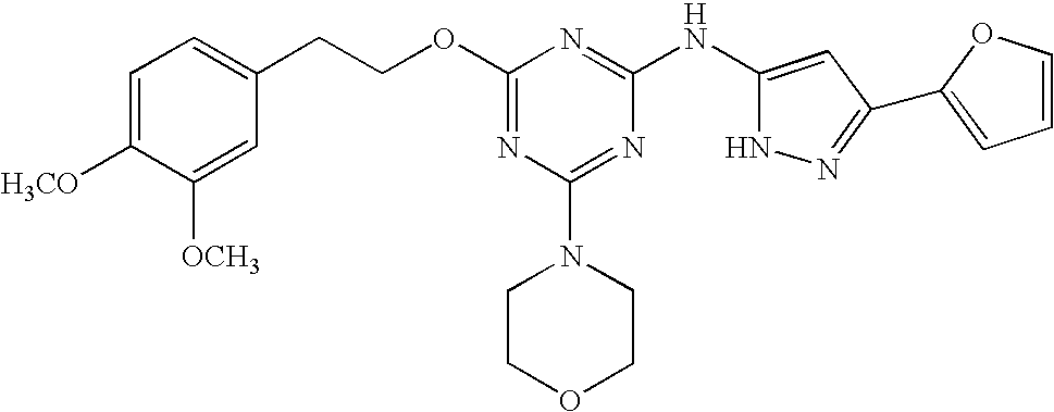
C1=C([H3CO])C([OCH3])=CC(CCOC2=NC(N3CCOCC3)=NC(NC3=CC(C4=CC=CO4)=NN3)=N2)=C1
